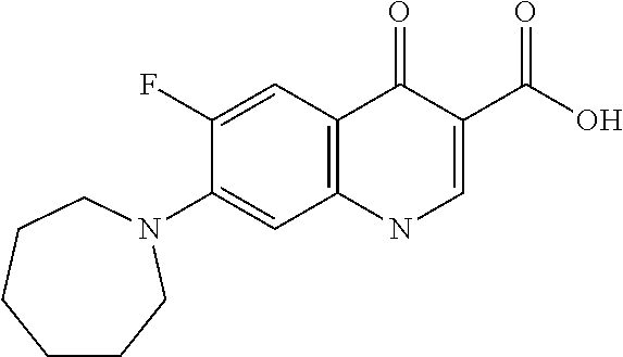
C1(N2CCCCCC2)=CC2=C(C=C1F)C(=O)C(C(O)=O)=CN2
